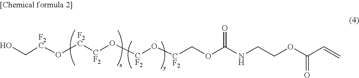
OC[F2C]O[F2C][CF2]O[CF2]O[CF2]COC(NCCOC(C=C)=O)=O
